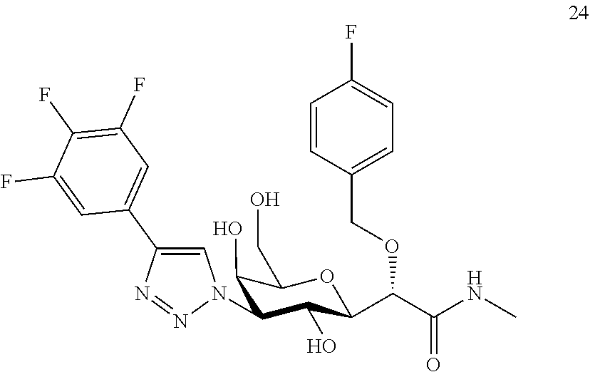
C1(O)C(CO)OC(C(C(NC)=O)OCC2=CC=C(F)C=C2)C(O)C1N1C=C(C2=CC(F)=C(F)C(F)=C2)N=N1
